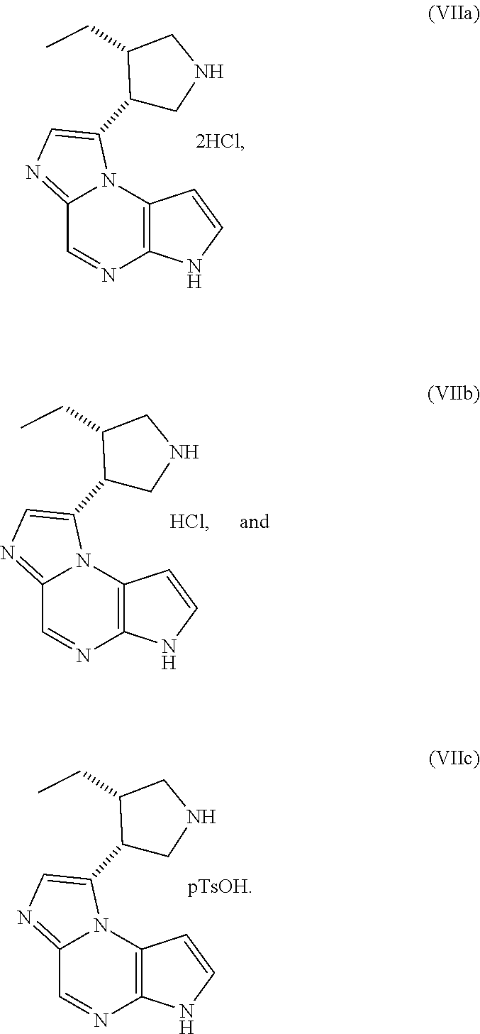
C12=NC=C(C3CNCC3CC)N1C1=C(N=C2)NC=C1.C12=NC=C(C3CNCC3CC)N1C1=C(N=C2)NC=C1.C12=NC=C(C3CNCC3CC)N1C1=C(N=C2)NC=C1
